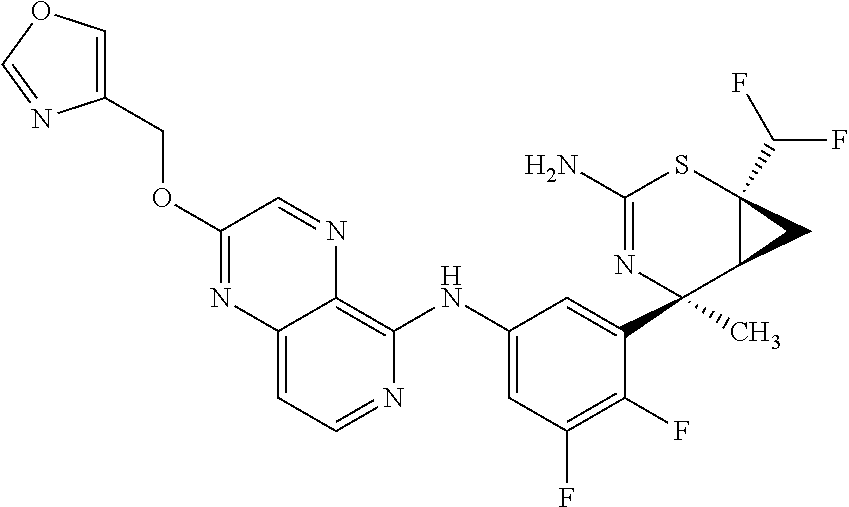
C12=CC=NC(NC3=CC(F)=C(F)C(C4(C)N=C(N)SC5(C(F)F)C4C5)=C3)=C1N=CC(OCC1=COC=N1)=N2
